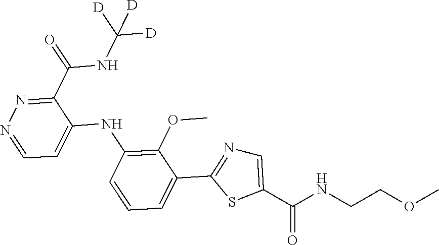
C1(C(NC([D])([D])[D])=O)=NN=CC=C1NC1=C(OC)C(C2=NC=C(C(NCCOC)=O)S2)=CC=C1
